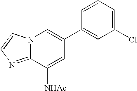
N12C(=NC=C1)C([NHAc])=CC(C1=CC(Cl)=CC=C1)=C2
